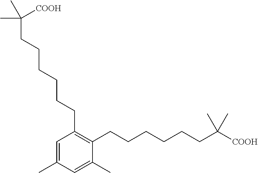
C1=C(C)C=C(C)C(CCCCCCC([COOH])(C)C)=C1CCCCCCC(C)([COOH])C
